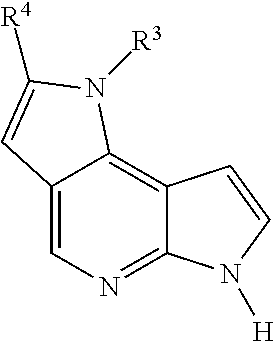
C12=CN=C3C(=C1N([R3])C([R4])=C2)C=CN3[H]
